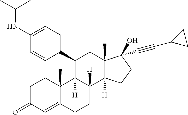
C1(C2C3([H])C([H])(C4([H])C(C)(C2)C(O)(C#CC2CC2)CC4)CCC2=CC(=O)CCC32C)=CC=C(NC(C)C)C=C1
